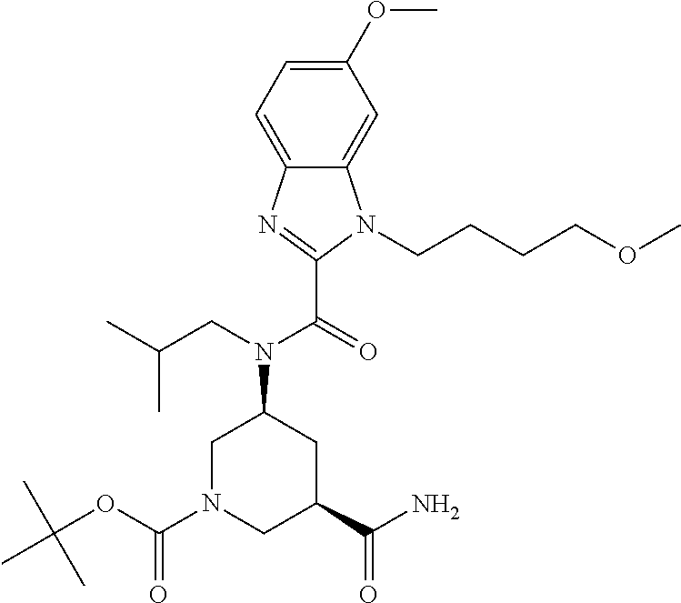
C1(OC)=CC=C2C(=C1)N(CCCCOC)C(C(=O)N(CC(C)C)C1CN(C(OC(C)(C)C)=O)CC(C(N)=O)C1)=N2
